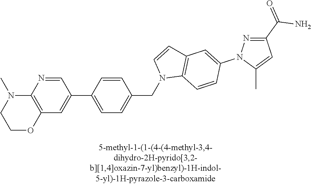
C1=C(C2=CC3=C(N=C2)N(C)CCO3)C=CC(CN2C3=C(C=C2)C=C(N2C(C)=CC(C(=O)N)=N2)C=C3)=C1
